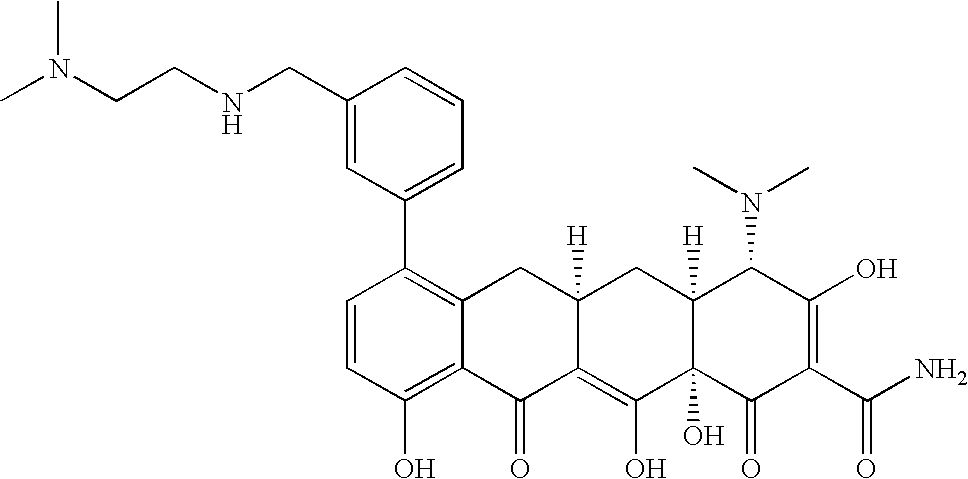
C1=CC(O)=C2C(=C1C1=CC=CC(CNCCN(C)C)=C1)CC1([H])C(=C(O)C3(O)C([H])(C1)C(N(C)C)C(O)=C(C(N)=O)C3=O)C2=O
